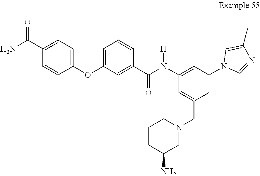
C1=C(CN2CCCC(N)C2)C=C(N2C=NC(C)=C2)C=C1N(C(C1=CC(OC2=CC=C(C(N)=O)C=C2)=CC=C1)=O)[H]
